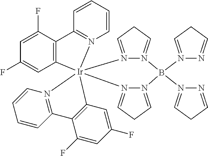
C1=CC2=N(C=C1)[Ir]13(C4=C2C(F)=CC(F)=C4)(C2=C(C(F)=CC(F)=C2)C2=N1C=CC=C2)N1=CCC=N1B(N1=CCC=N1)(N1=CCC=N1)N1=CCC=N31
